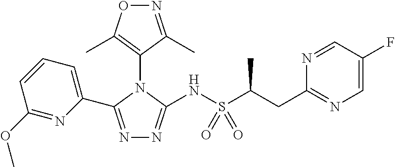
N1=C(C2=CC=CC(OC)=N2)N(C2=C(C)ON=C2C)C(NS(C(CC2=NC=C(F)C=N2)C)(=O)=O)=N1
